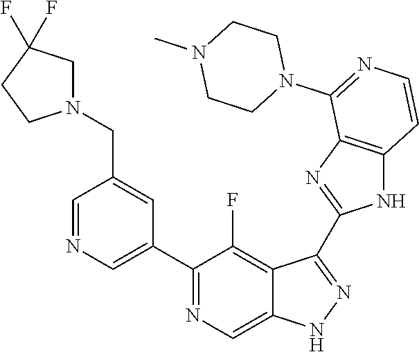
C1=NC=C(C2=NC=C3C(=C2F)C(C2=NC4=C(N2)C=CN=C4N2CCN(C)CC2)=NN3)C=C1CN1CC(F)(F)CC1
